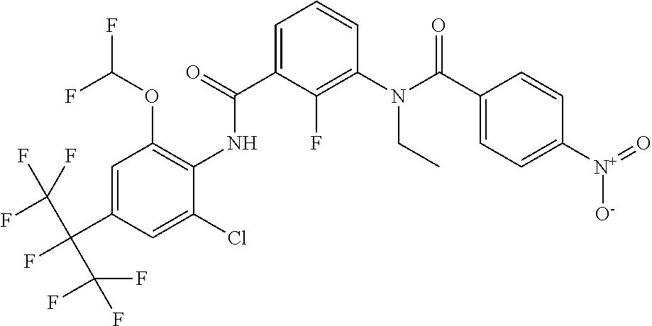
C1=C(C(=O)NC2=C(OC(F)F)C=C(C(C(F)(F)F)(C(F)(F)F)F)C=C2Cl)C(F)=C(N(C(C2=CC=C([N+](=O)[O-])C=C2)=O)CC)C=C1
